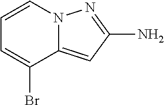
C1=CN2C(=CC(N)=N2)C(Br)=C1
